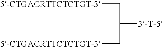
[5-CTGACRTTCTCTGT-3]CC([3-T-5])C[5-CTGACRTTCTCTGT-3]
